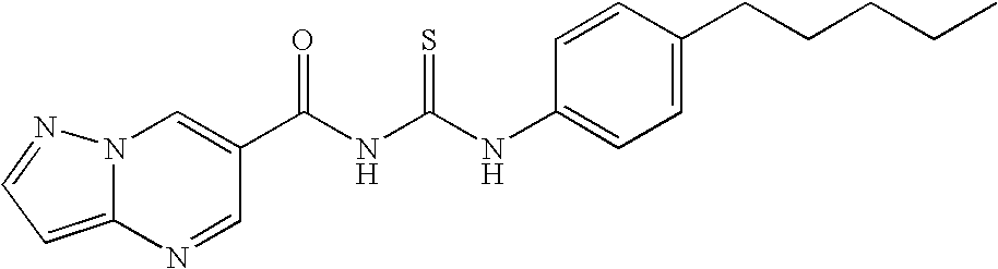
N(C(NC(=O)C1=CN2C(=CC=N2)N=C1)=S)C1=CC=C(CCCCC)C=C1
